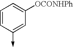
C1=CC(->C)=CC([OCONHPh])=C1
